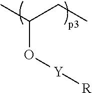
CC(CC)O[Y][R]
